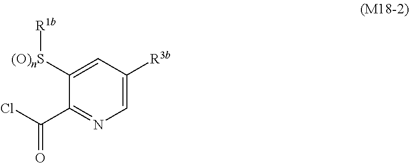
C1=C([R3b])C=C([(O)nS][R1b])C(C(Cl)=O)=N1
